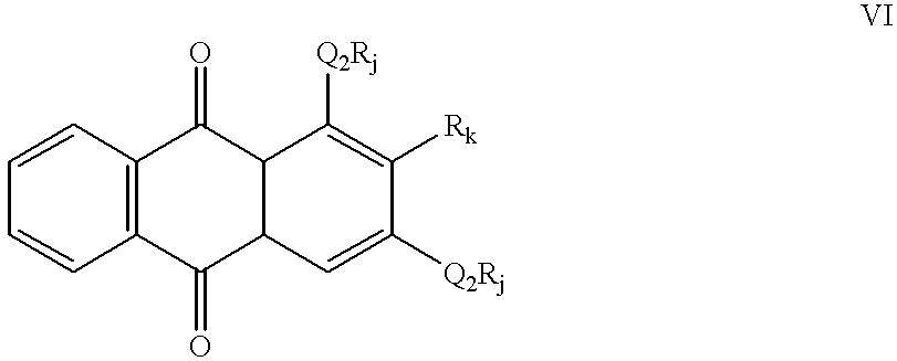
C1=CC2=C(C=C1)C(=O)C1C(C2=O)C([Q2Rj])=C([Rk])C([Q2Rj])=C1
